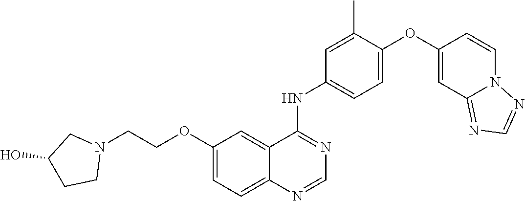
C1=NC2=CC=C(OCCN3CC(O)CC3)C=C2C(NC2=CC=C(OC3=CC4=NC=NN4C=C3)C(C)=C2)=N1
